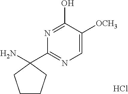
N1=C(O)C([OCH3])=CN=C1C1(N)CCCC1.Cl
